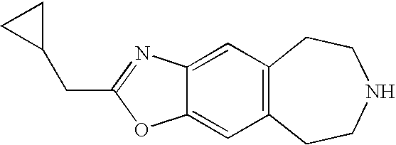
C12=CC3=C(C=C1OC(CC1CC1)=N2)CCNCC3
